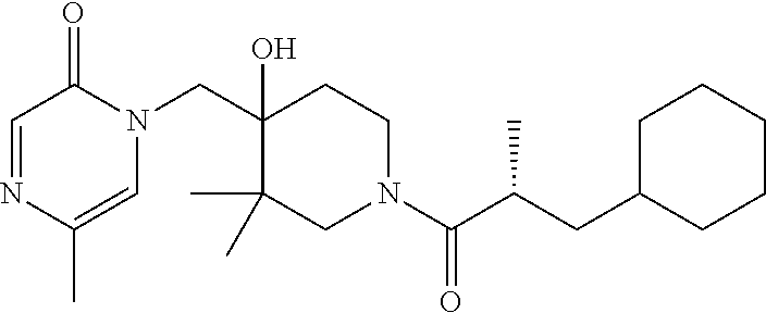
C(C1(O)C(C)(C)CN(C(C(CC2CCCCC2)C)=O)CC1)N1C(=O)C=NC(C)=C1
